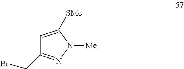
C1=C([SMe])N([Me])N=C1CBr
